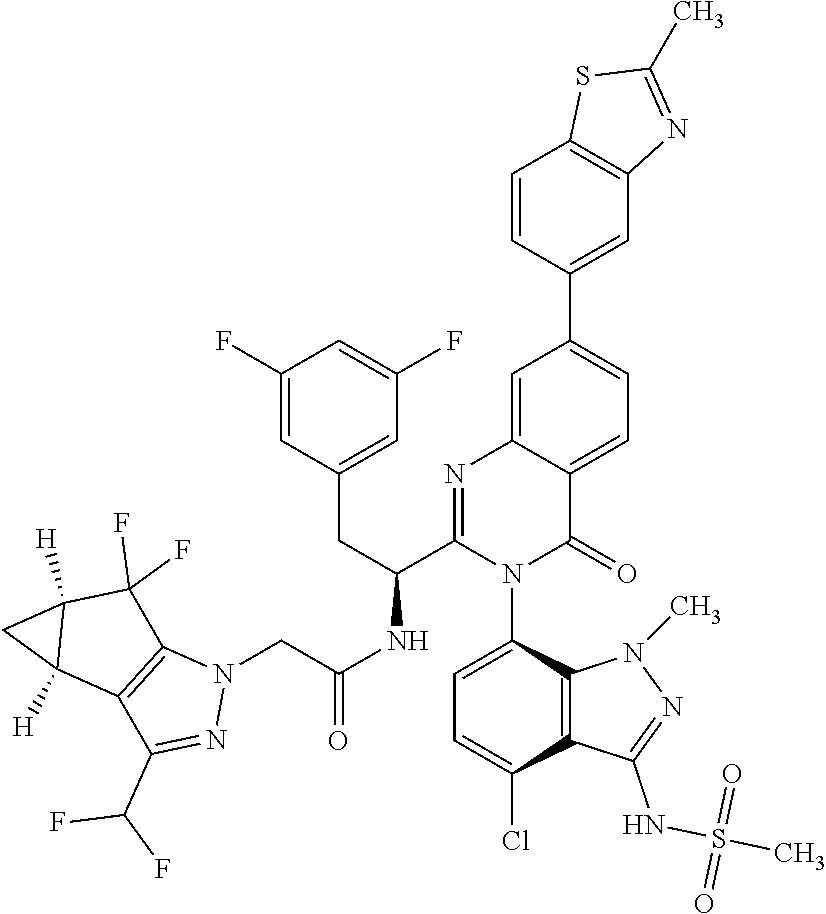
C1=C(N2C(=O)C3=CC=C(C4=CC5=C(C=C4)SC(C)=N5)C=C3N=C2C(NC(CN2C3=C(C(C(F)F)=N2)C2([H])C([H])(C3(F)F)C2)=O)CC2=CC(F)=CC(F)=C2)C2=C(C(Cl)=C1)C(NS(C)(=O)=O)=NN2C
